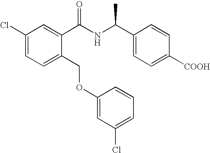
C1(Cl)=CC=C(COC2=CC(Cl)=CC=C2)C(C(NC(C2=CC=C([COOH])C=C2)C)=O)=C1
